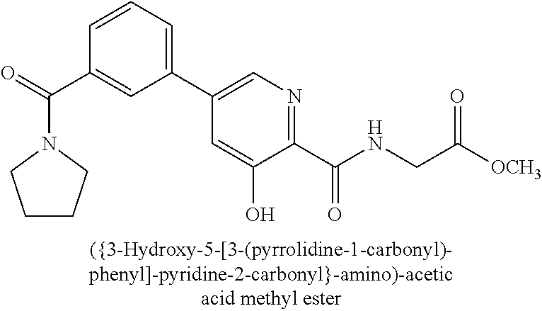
C1=CC(C(=O)N2CCCC2)=CC(C2=CN=C(C(NCC([OCH3])=O)=O)C(O)=C2)=C1
